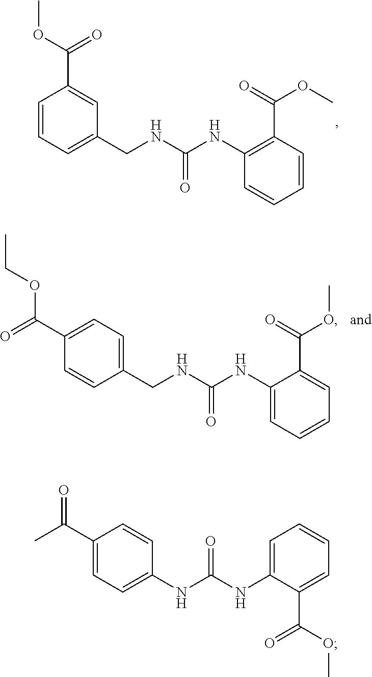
C1=CC=C(CNC(NC2=C(C(=O)OC)C=CC=C2)=O)C=C1C(OC)=O.C1(C(=O)OCC)=CC=C(CNC(NC2=CC=CC=C2C(=O)OC)=O)C=C1.C1=C(C(C)=O)C=CC(NC(NC2=CC=CC=C2C(=O)OC)=O)=C1
